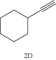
C1CCCC(C#C)C1
